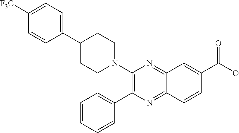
C1(N2CCC(C3=CC=C([F3C])C=C3)CC2)=C(C2=CC=CC=C2)N=C2C(=N1)C=C(C(OC)=O)C=C2
